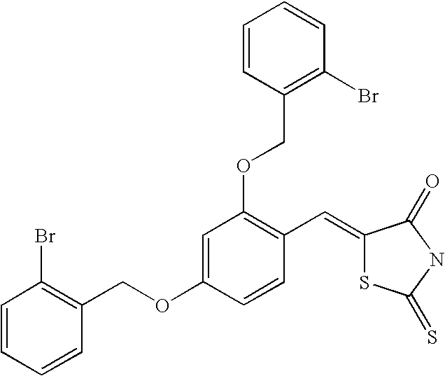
C1=CC=CC(COC2=CC(OCC3=C(Br)C=CC=C3)=C(C=C3SC(=S)NC3=O)C=C2)=C1Br
